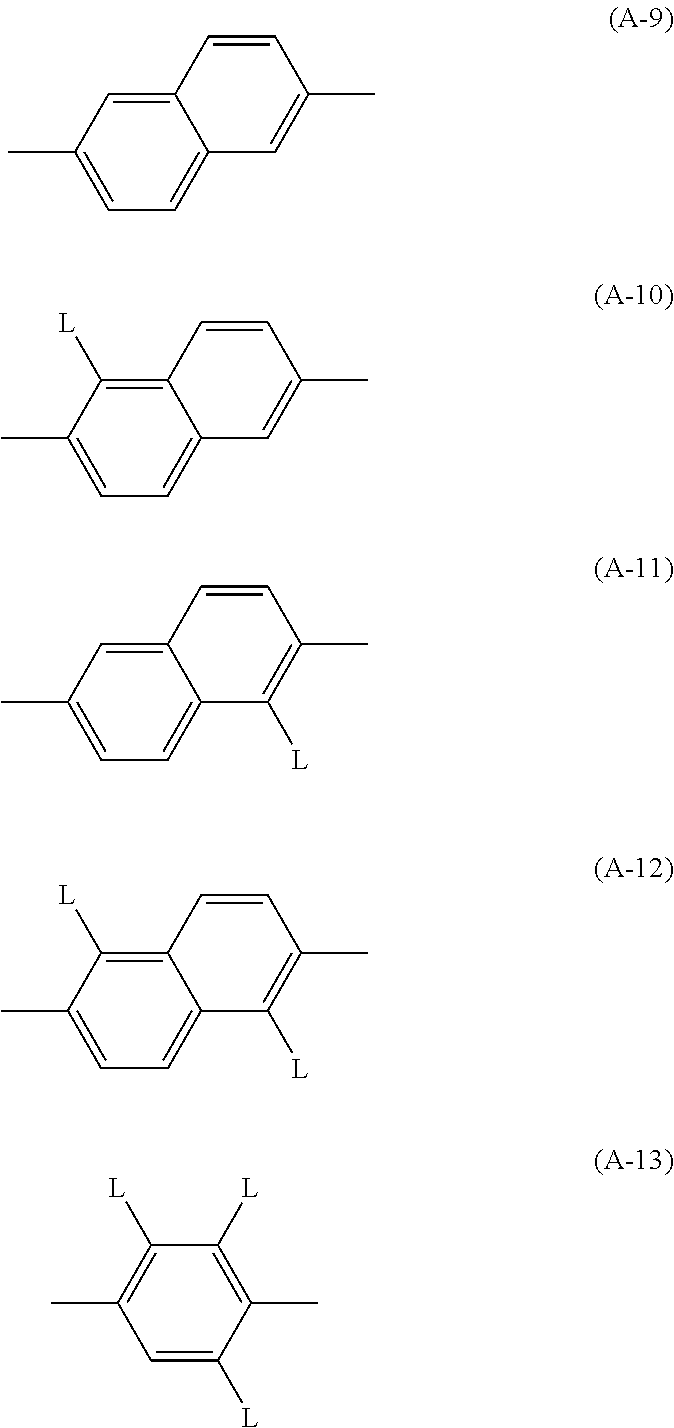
C1=C(C)C=C2C(=C1)C=C(C)C=C2.C1=C(C)C([L])=C2C(=C1)C=C(C)C=C2.C1=C(C)C=C2C(=C1)C([L])=C(C)C=C2.C1=C(C)C([L])=C2C(=C1)C([L])=C(C)C=C2.C1=C([L])C(C)=C([L])C([L])=C1C
